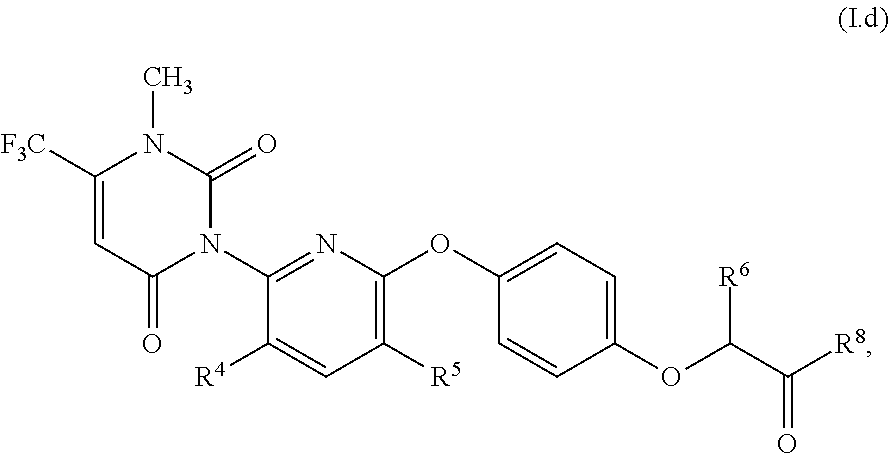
C1([R5])=C(OC2=CC=C(OC(C([R8])=O)[R6])C=C2)N=C(N2C(=O)N(C)C([F3C])=CC2=O)C([R4])=C1
